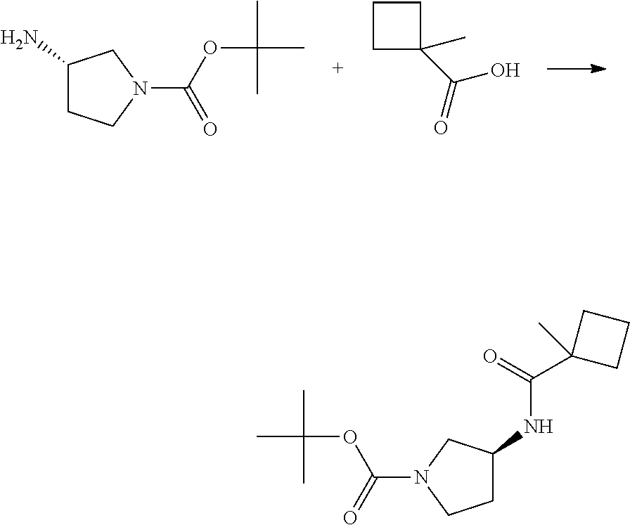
C1(N)CCN(C(OC(C)(C)C)=O)C1.C1C(C(=O)O)(C)CC1.C1C(NC(C2(C)CCC2)=O)CN(C(=O)OC(C)(C)C)C1
